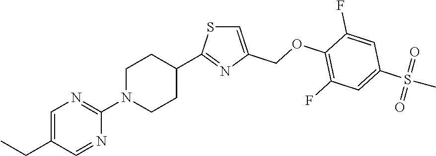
C1=C(COC2=C(F)C=C(S(=O)(=O)C)C=C2F)N=C(C2CCN(C3=NC=C(CC)C=N3)CC2)S1
